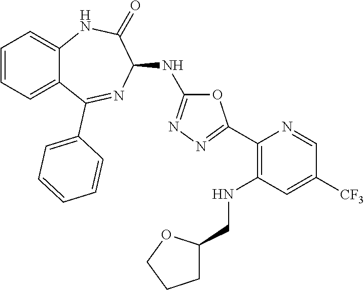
C1(C2=NN=C(NC3C(=O)NC4=CC=CC=C4C(C4=CC=CC=C4)=N3)O2)=C(NCC2CCCO2)C=C([CF3])C=N1
